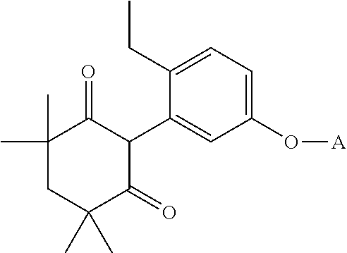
C1(C)(C)CC(C)(C)C(=O)C(C2=CC(O[A])=CC=C2CC)C1=O
